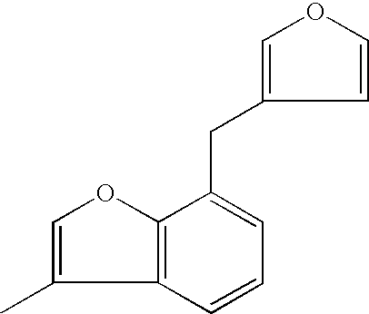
C12=C(OC=C1C)C(CC1=COC=C1)=CC=C2
